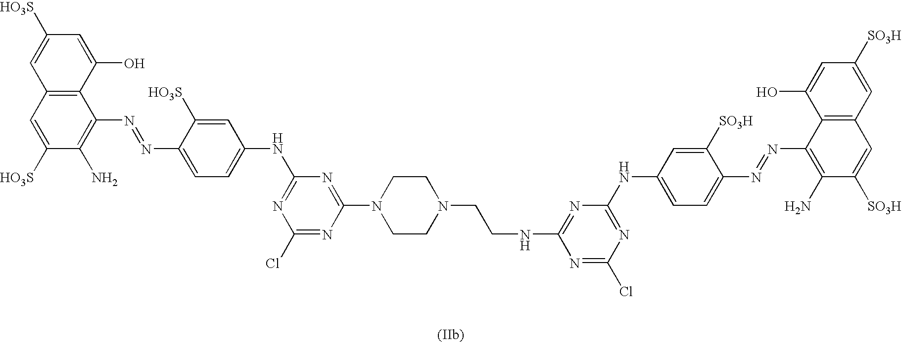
C1(N)=C(N=NC2=CC=C(NC3=NC(Cl)=NC(N4CCN(CCNC5=NC(NC6=CC=C(N=NC7=C(N)C([SO3H])=CC8=C7C(O)=CC([SO3H])=C8)C([SO3H])=C6)=NC(Cl)=N5)CC4)=N3)C=C2[HO3S])C2=C(C=C1[HO3S])C=C([HO3S])C=C2O
